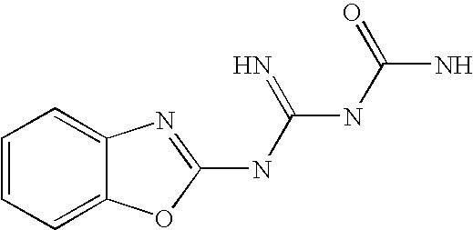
C12=CC=CC=C1OC(NC(NC(=O)N)=N)=N2
